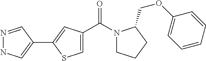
N1(C(C2=CSC(C3=CNN=C3)=C2)=O)CCCC1COC1=CC=CC=C1
